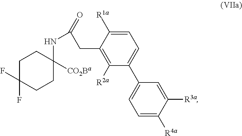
C(C1=C([R2a])C(C2=CC=C([R4a])C([R3a])=C2)=CC=C1[R1a])C(NC1([CO2Ba])CCC(F)(F)CC1)=O
